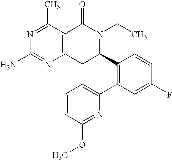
C12=C(C(C)=NC(N)=N1)C(=O)N(CC)C(C1=C(C3=CC=CC(OC)=N3)C=C(F)C=C1)C2
